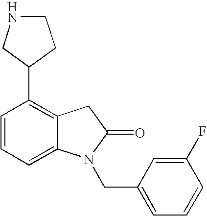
C1=CC=C2C(=C1C1CCNC1)CC(=O)N2CC1=CC=CC(F)=C1
